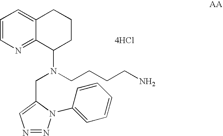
C12=CC=CN=C1C(N(CCCCN)CC1=CN=NN1C1=CC=CC=C1)CCC2.[4HCl]
